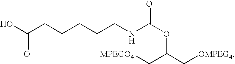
OC(CCCCCNC(OC(C[OMPEG4])C[MPEGO4])=O)=O
